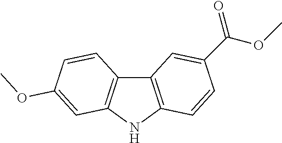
C12=C(NC3=C1C=CC(OC)=C3)C=CC(C(OC)=O)=C2
